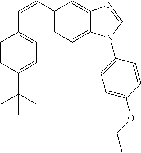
C(=CC1=CC=C2C(=C1)N=CN2C1=CC=C(OCC)C=C1)C1=CC=C(C(C)(C)C)C=C1
